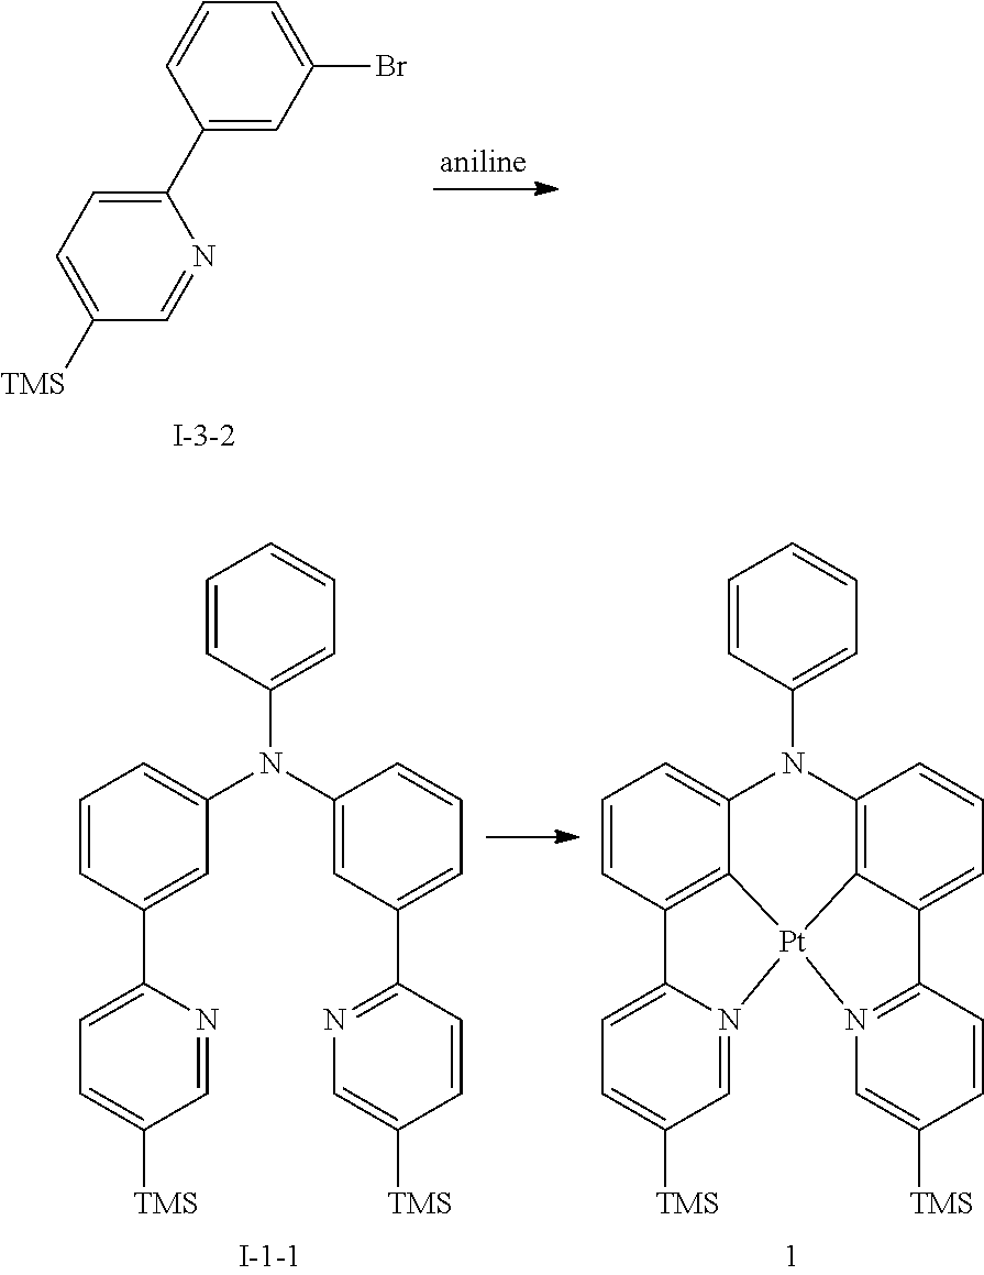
C1(C2=CC(Br)=CC=C2)=CC=C([TMS])C=N1.C1=CC(N(C2=CC(C3=NC=C([TMS])C=C3)=CC=C2)C2=CC=CC(C3=CC=C([TMS])C=N3)=C2)=CC=C1.C1=CC(N2C3=C4C(=CC=C3)C3=N(C=C([TMS])C=C3)[Pt]43C4=C(C=CC=C24)C2=CC=C([TMS])C=N23)=CC=C1
